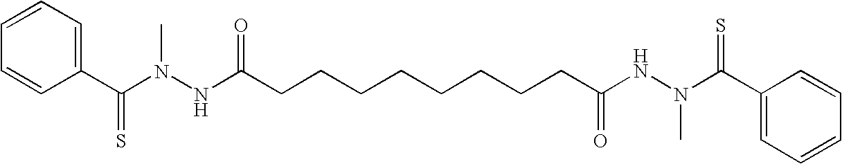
C1(C(N(NC(CCCCCCCCC(NN(C(C2=CC=CC=C2)=S)C)=O)=O)C)=S)=CC=CC=C1
